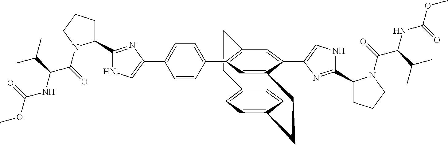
C12=CC=C(C=C1)CCC1=CC(C3=CC=C(C4=CNC(C5CCCN5C(=O)C(NC(OC)=O)C(C)C)=N4)C=C3)=C(C=C1C1=CNC(C3CCCN3C(=O)C(NC(OC)=O)C(C)C)=N1)CC2
